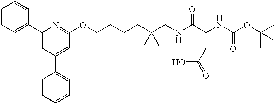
C1=CC=C(C2=CC(C3=CC=CC=C3)=CC(OCCCCC(CNC(C(NC(OC(C)(C)C)=O)CC(O)=O)=O)(C)C)=N2)C=C1
